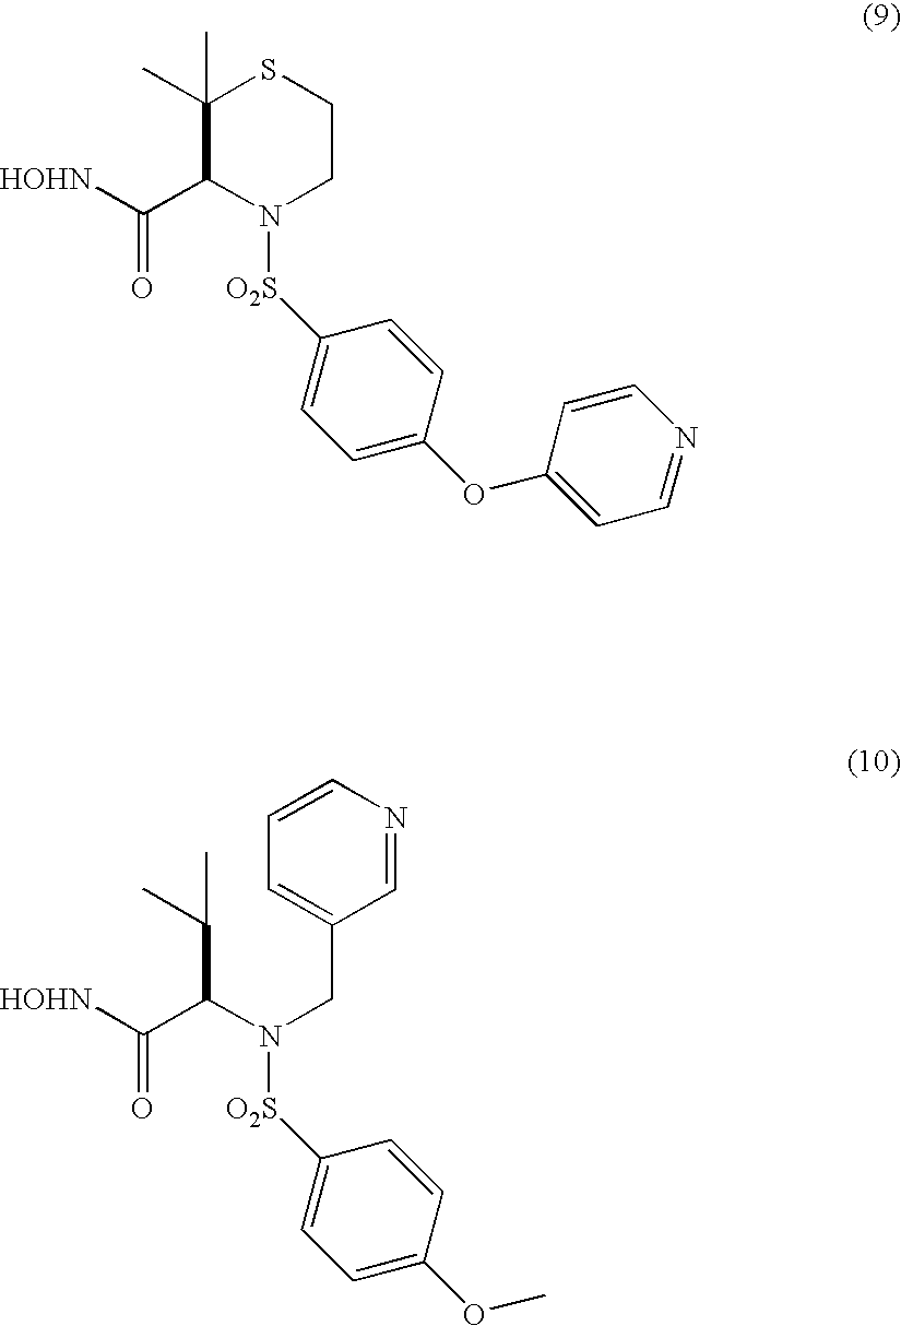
C1(C)(C)C(C([HOHN])=O)N([O2S]C2=CC=C(OC3=CC=NC=C3)C=C2)CCS1.C1=NC=CC=C1CN(C(C([HOHN])=O)C(C)C)[O2S]C1=CC=C(OC)C=C1
